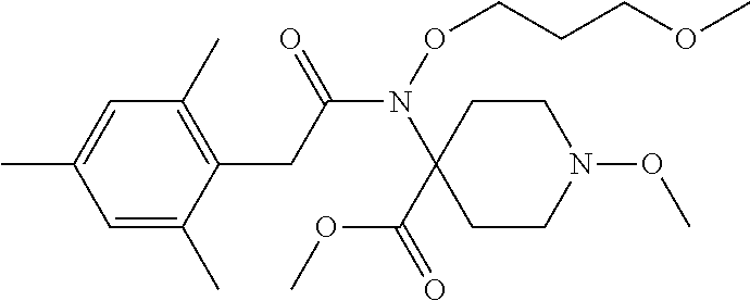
N(C(CC1=C(C)C=C(C)C=C1C)=O)(C1(C(OC)=O)CCN(OC)CC1)OCCCOC
